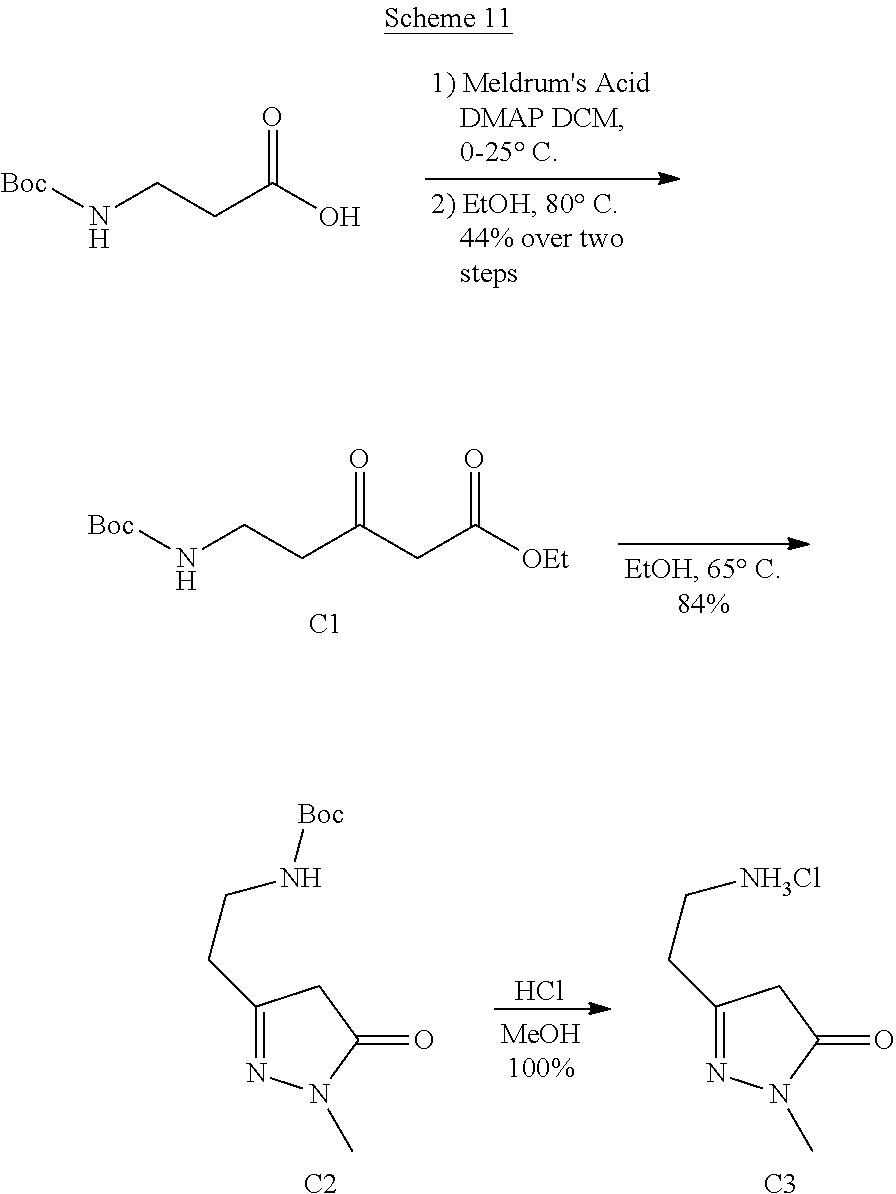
O=C(O)CCN[Boc].O=C(CC([OEt])=O)CCN[Boc].[C1].C1(CCN[Boc])=NN(C)C(=O)C1.[C2].C1(CC[NH3Cl])=NN(C)C(=O)C1.[C3].Cl
